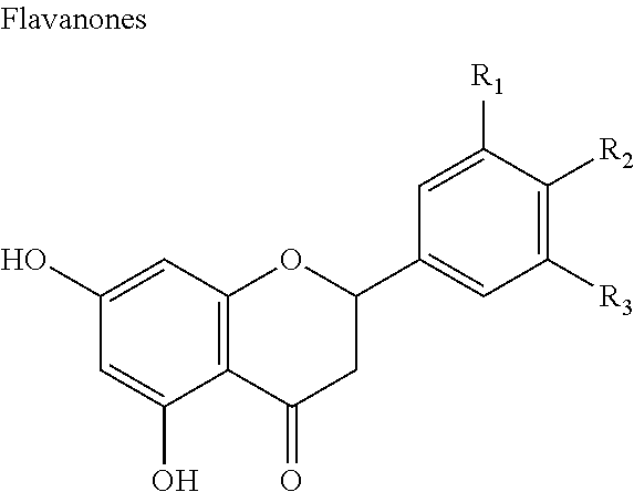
C12=C(C=C(O)C=C1O)OC(C1=CC([R3])=C([R2])C([R1])=C1)CC2=O
